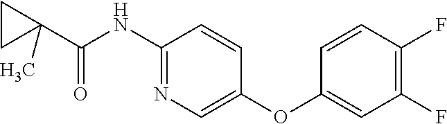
C1(NC(C2(C)CC2)=O)=NC=C(OC2=CC(F)=C(F)C=C2)C=C1
